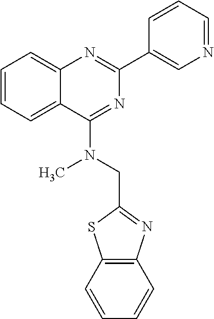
C1(C2=CN=CC=C2)=NC2=CC=CC=C2C(N(CC2=NC3=C(S2)C=CC=C3)C)=N1
